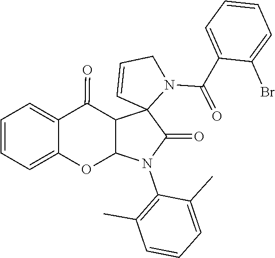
C1=CC=C(Br)C(C(N2C3(C=CC2)C(=O)N(C2=C(C)C=CC=C2C)C2C3C(=O)C3=CC=CC=C3O2)=O)=C1
